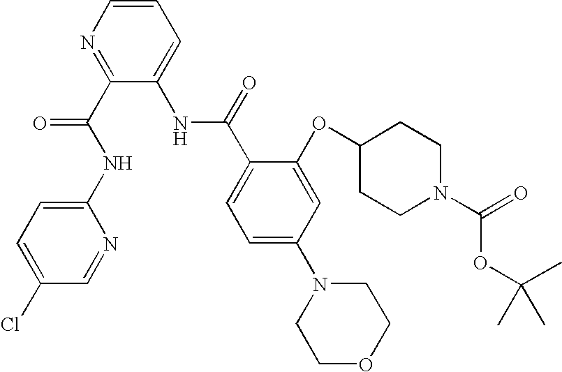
C(C1=CC=C(N2CCOCC2)C=C1OC1CCN(C(=O)OC(C)(C)C)CC1)(=O)NC1=CC=CN=C1C(NC1=CC=C(Cl)C=N1)=O
